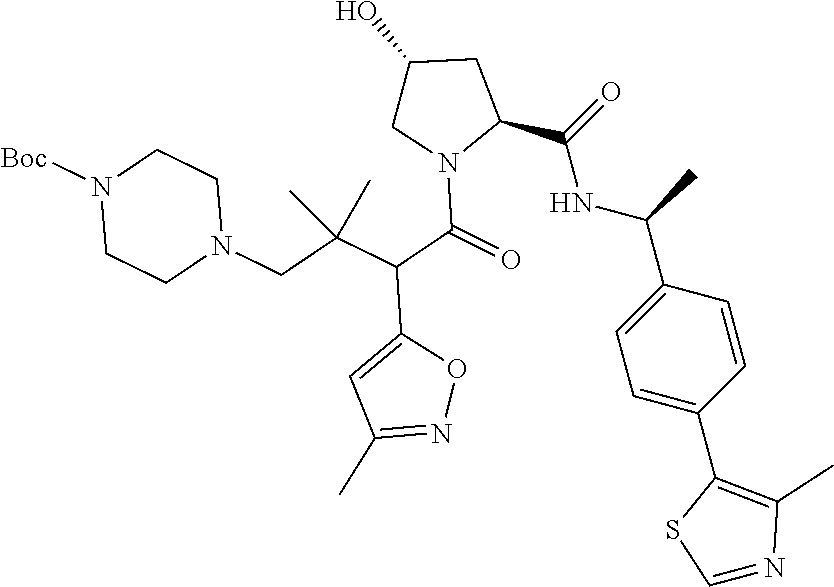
C1(O)CN(C(C(C(CN2CCN([Boc])CC2)(C)C)C2=CC(C)=NO2)=O)C(C(=O)NC(C)C2=CC=C(C3=C(C)N=CS3)C=C2)C1
